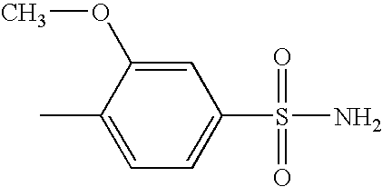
C1(S(N)(=O)=O)=CC=C(C)C(OC)=C1
